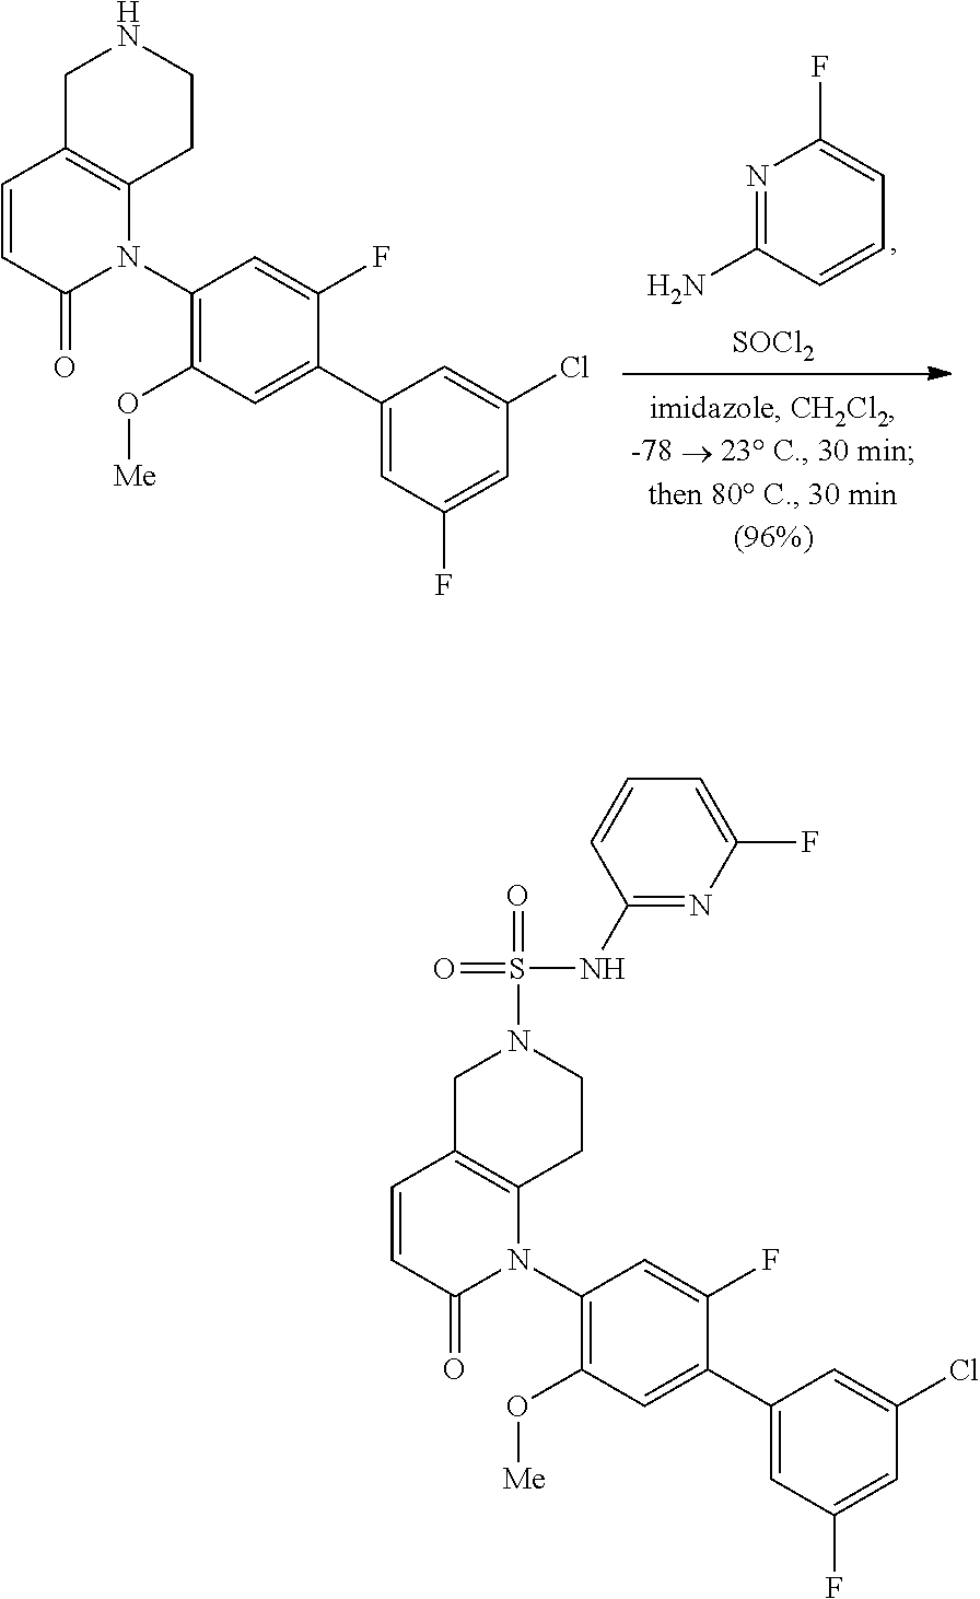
N1=C(N)C=CC=C1F.[SOCl2].N1(C2=C(O[Me])C=C(C3=CC(F)=CC(Cl)=C3)C(F)=C2)C2=C(C=CC1=O)CNCC2.N1(C2=C(O[Me])C=C(C3=CC(F)=CC(Cl)=C3)C(F)=C2)C2=C(C=CC1=O)CN(S(=O)(=O)NC1=NC(F)=CC=C1)CC2
